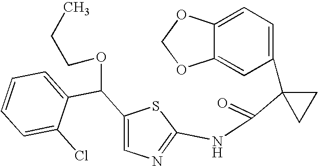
C1=C2C(=CC(C3(C(=O)NC4=NC=C(C(OCCC)C5=CC=CC=C5Cl)S4)CC3)=C1)OCO2
